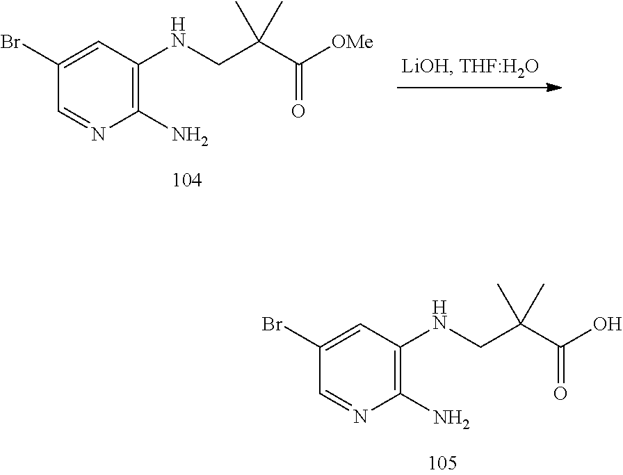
C1(Br)=CC(NCC(C([OMe])=O)(C)C)=C(N)N=C1.C1(Br)=CC(NCC(C(O)=O)(C)C)=C(N)N=C1
